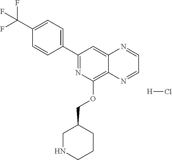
C1(C2=CC=C(C(F)(F)F)C=C2)=NC(OCC2CNCCC2)=C2C(=C1)N=CC=N2.[H]Cl
